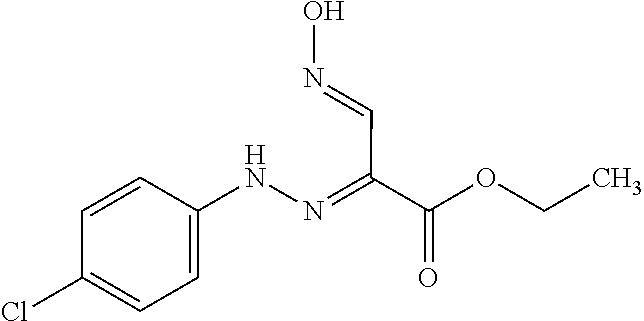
CCOC(=O)C(=NNC1=CC=C(Cl)C=C1)C=NO
